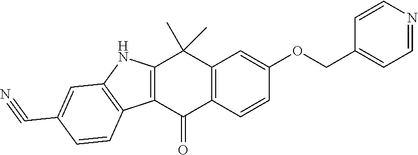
C12=C(C=CC(OCC3=CC=NC=C3)=C1)C(=O)C1=C(C2(C)C)NC2=C1C=CC(C#N)=C2
